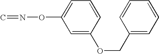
C1=C(OCC2=CC=CC=C2)C=CC=C1ON=C
